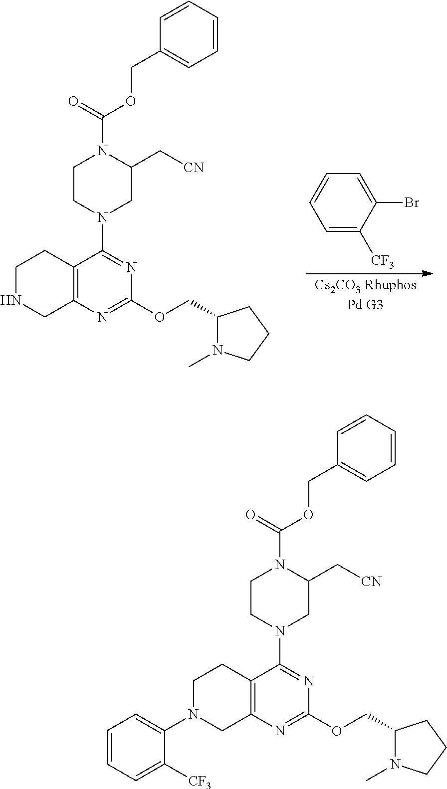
C1=C([CF3])C(Br)=CC=C1.C12=C(N=C(OCC3N(C)CCC3)N=C1N1CCN(C(OCC3=CC=CC=C3)=O)C(C[CN])C1)CNCC2.C12=C(N=C(OCC3N(C)CCC3)N=C1N1CCN(C(OCC3=CC=CC=C3)=O)C(C[CN])C1)CN(C1=CC=CC=C1[CF3])CC2
